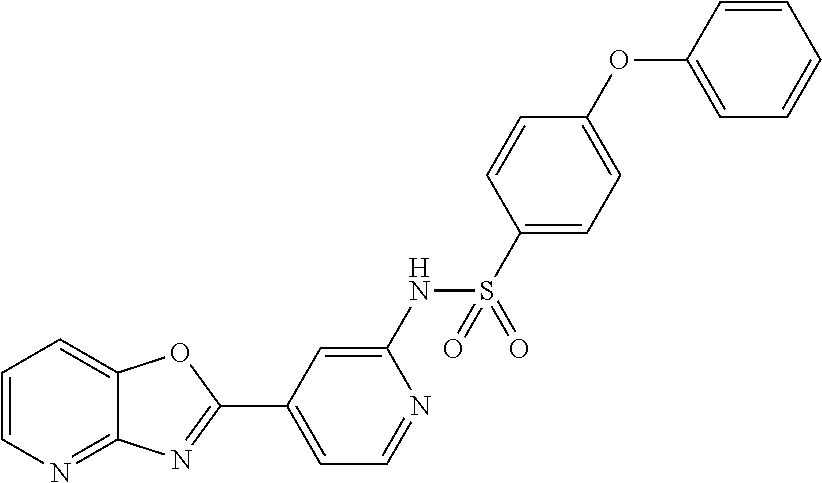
C1=C(NS(=O)(C2=CC=C(OC3=CC=CC=C3)C=C2)=O)N=CC=C1C1=NC2=NC=CC=C2O1
